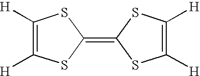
C1([H])=C([H])SC(=C2SC([H])=C([H])S2)S1
